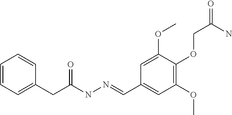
C1=CC=CC(CC(NN=CC2=CC(OC)=C(OCC(N)=O)C(OC)=C2)=O)=C1
